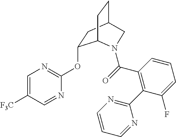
C1=C([F3C])C=NC(OC2CC3CCC2N(C(=O)C2=C(C4=NC=CC=N4)C(F)=CC=C2)C3)=N1
